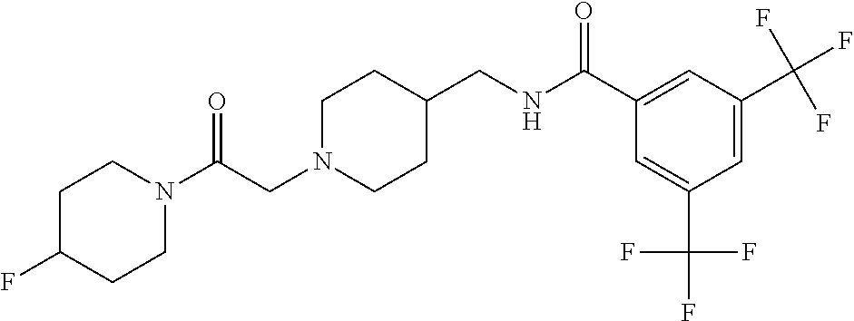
C(N1CCC(CNC(C2=CC(C(F)(F)F)=CC(C(F)(F)F)=C2)=O)CC1)C(N1CCC(F)CC1)=O
